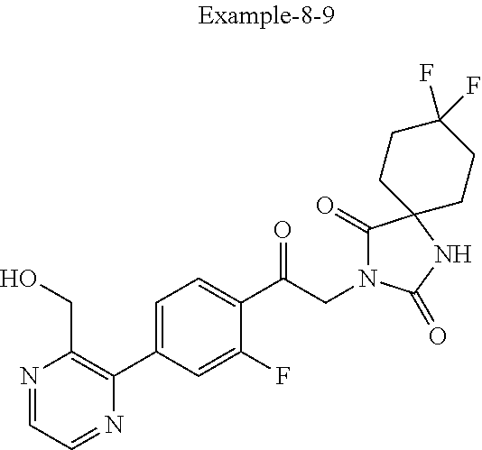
N1=CC=NC(C2=CC=C(C(CN3C(=O)C4(NC3=O)CCC(F)(F)CC4)=O)C(F)=C2)=C1CO
